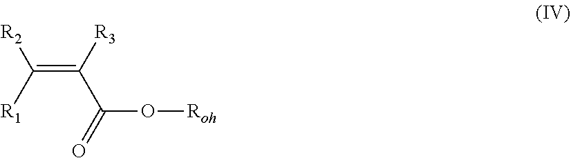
C(=C(C(=O)O[Roh])[R3])([R1])[R2]
